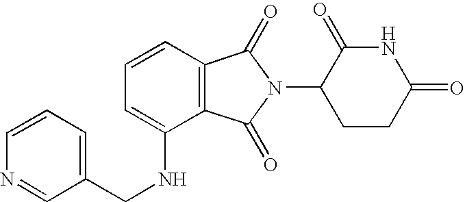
C1=C(NCC2=CC=CN=C2)C2=C(C=C1)C(=O)N(C1CCC(=O)NC1=O)C2=O
